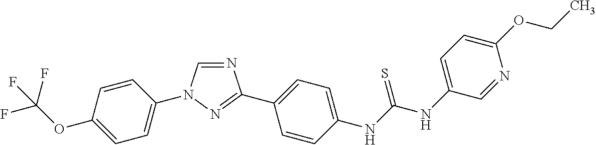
C1=CC(OC(F)(F)F)=CC=C1N1C=NC(C2=CC=C(NC(NC3=CC=C(OCC)N=C3)=S)C=C2)=N1
